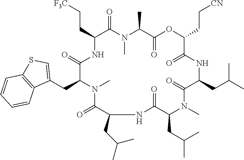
C(C1C(=O)N(C)C(C)C(=O)OC(CC[CN])C(=O)NC(CC(C)C)C(=O)N(C)C(CC(C)C)C(=O)NC(CC(C)C)C(=O)N(C)C(CC2=CSC3=C2C=CC=C3)C(=O)N1)C[F3C]
